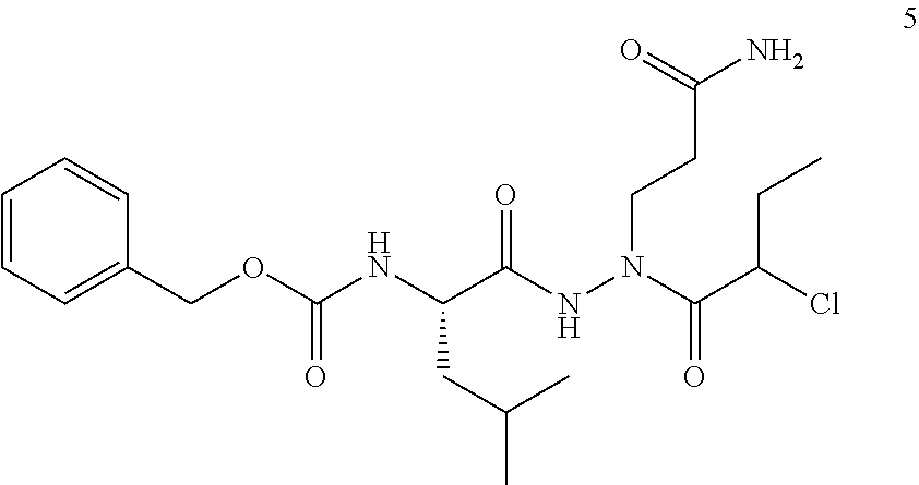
C(C(NN(CCC(N)=O)C(C(Cl)CC)=O)=O)(NC(OCC1=CC=CC=C1)=O)CC(C)C
